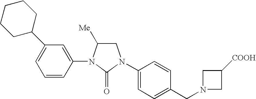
N1(C2=CC(C3CCCCC3)=CC=C2)C(=O)N(C2=CC=C(CN3CC([COOH])C3)C=C2)CC1[Me]
